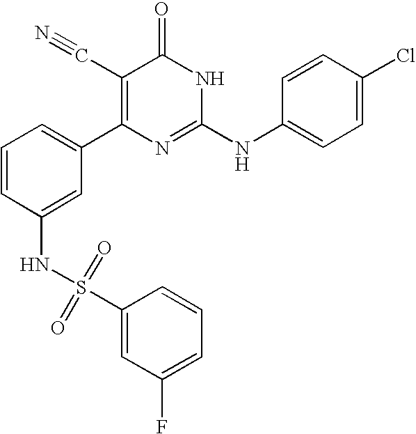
C1(NS(=O)(=O)C2=CC(F)=CC=C2)=CC(C2=C(C#N)C(=O)NC(NC3=CC=C(Cl)C=C3)=N2)=CC=C1
